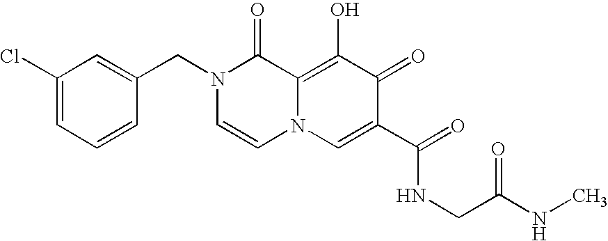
C1(Cl)=CC=CC(CN2C=CN3C(=C(O)C(=O)C(C(=O)NCC(NC)=O)=C3)C2=O)=C1
